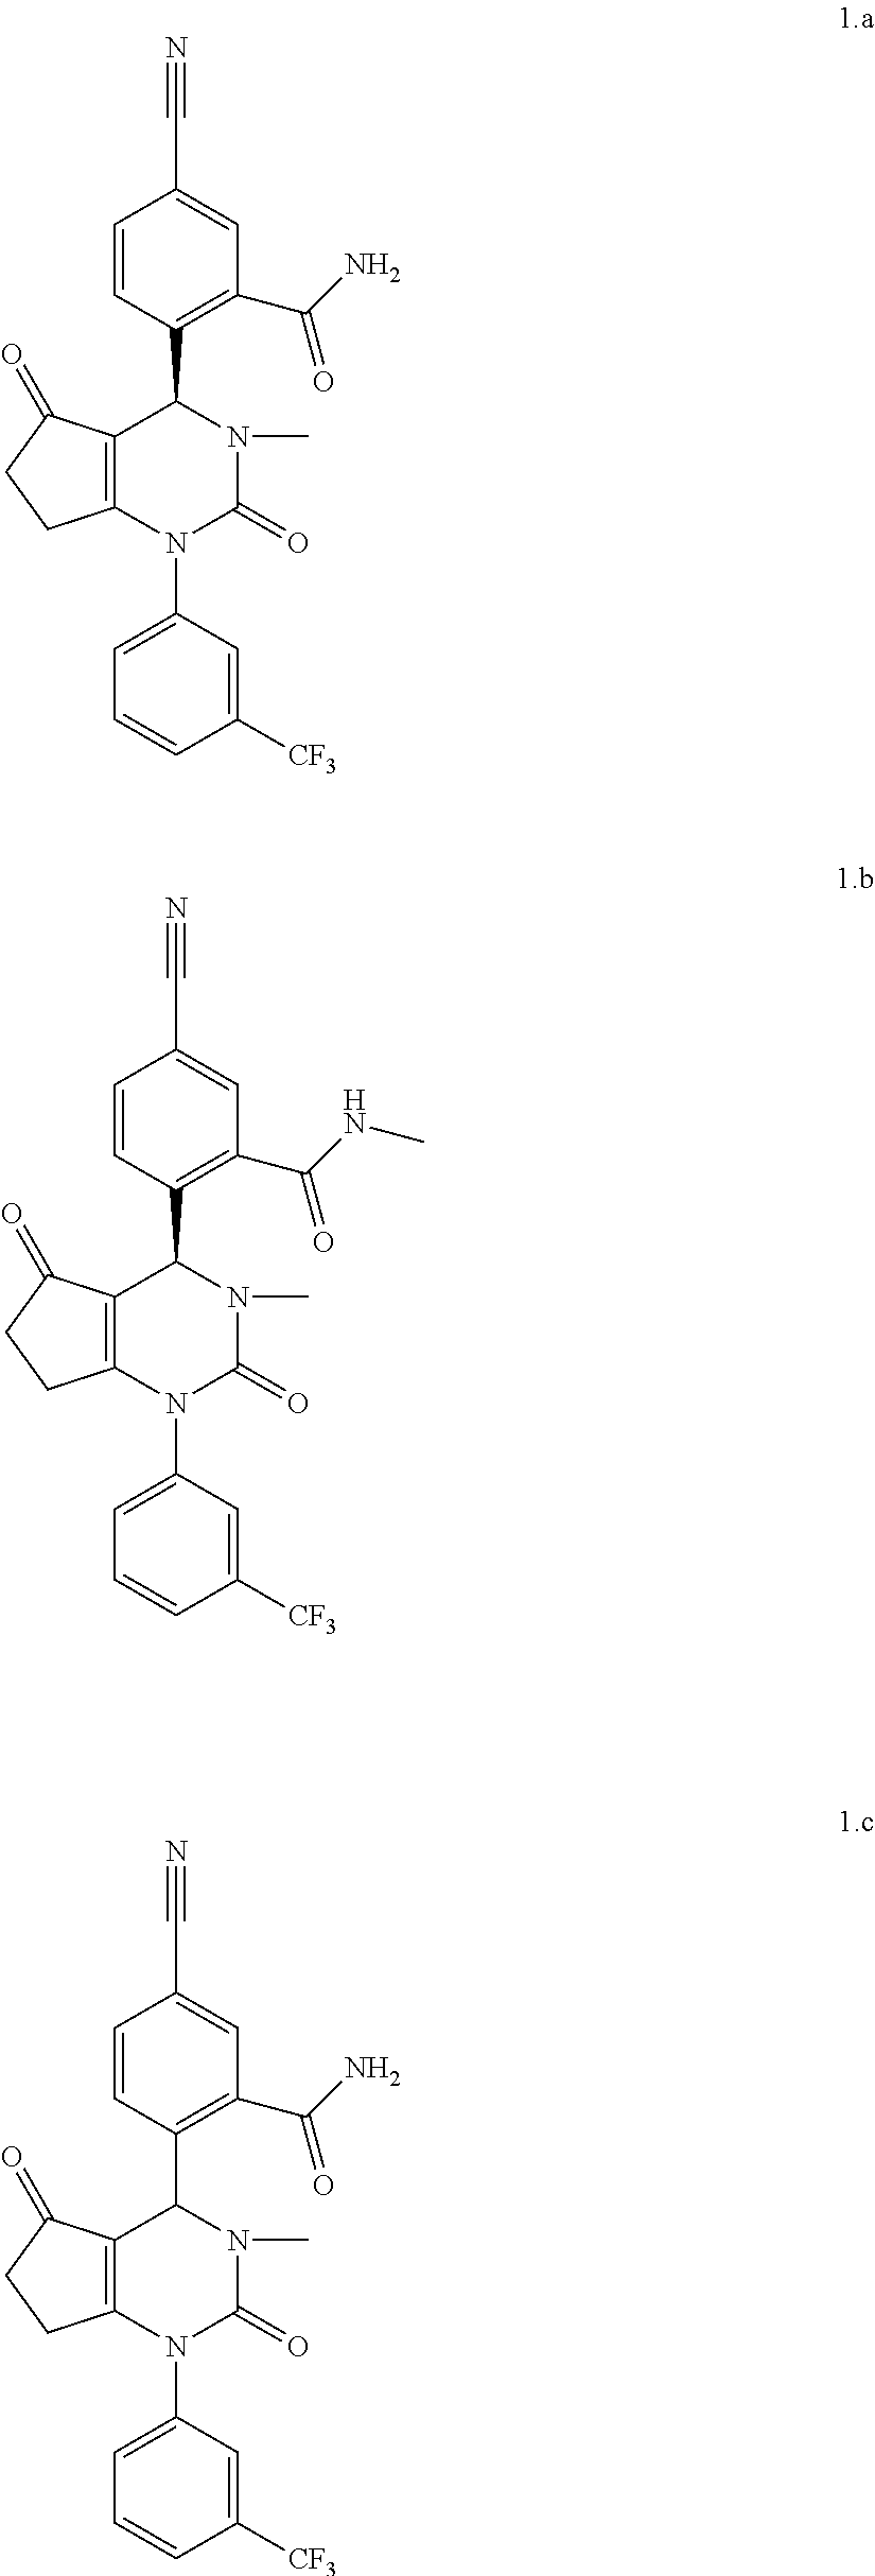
N#CC1=CC(C(N)=O)=C(C2N(C)C(=O)N(C3=CC=CC([CF3])=C3)C3=C2C(=O)CC3)C=C1.N#CC1=CC(C(NC)=O)=C(C2N(C)C(=O)N(C3=CC=CC([CF3])=C3)C3=C2C(=O)CC3)C=C1.N#CC1=CC(C(N)=O)=C(C2N(C)C(=O)N(C3=CC=CC([CF3])=C3)C3=C2C(=O)CC3)C=C1
